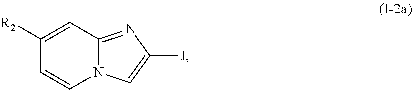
C1([R2])=CC2=NC([J])=CN2C=C1
